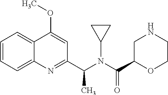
C1=CC=C2C(=C1)C(OC)=CC(C(N(C(C1CNCCO1)=O)C1CC1)C)=N2
